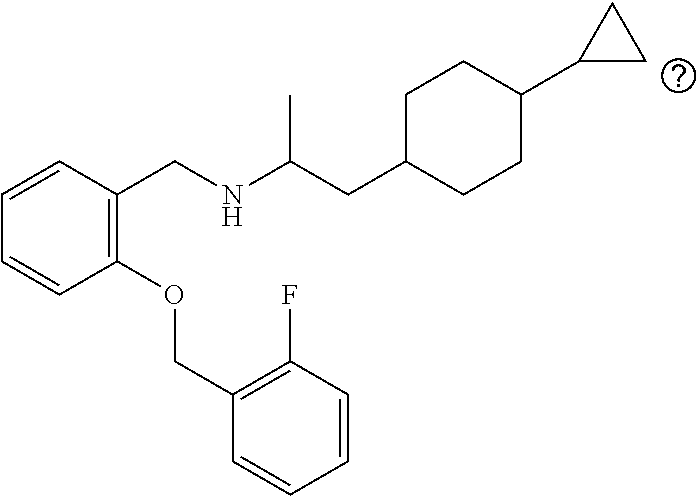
C1=CC=CC(CNC(CC2CCC(C3CC3)CC2)C)=C1OCC1=C(F)C=CC=C1
